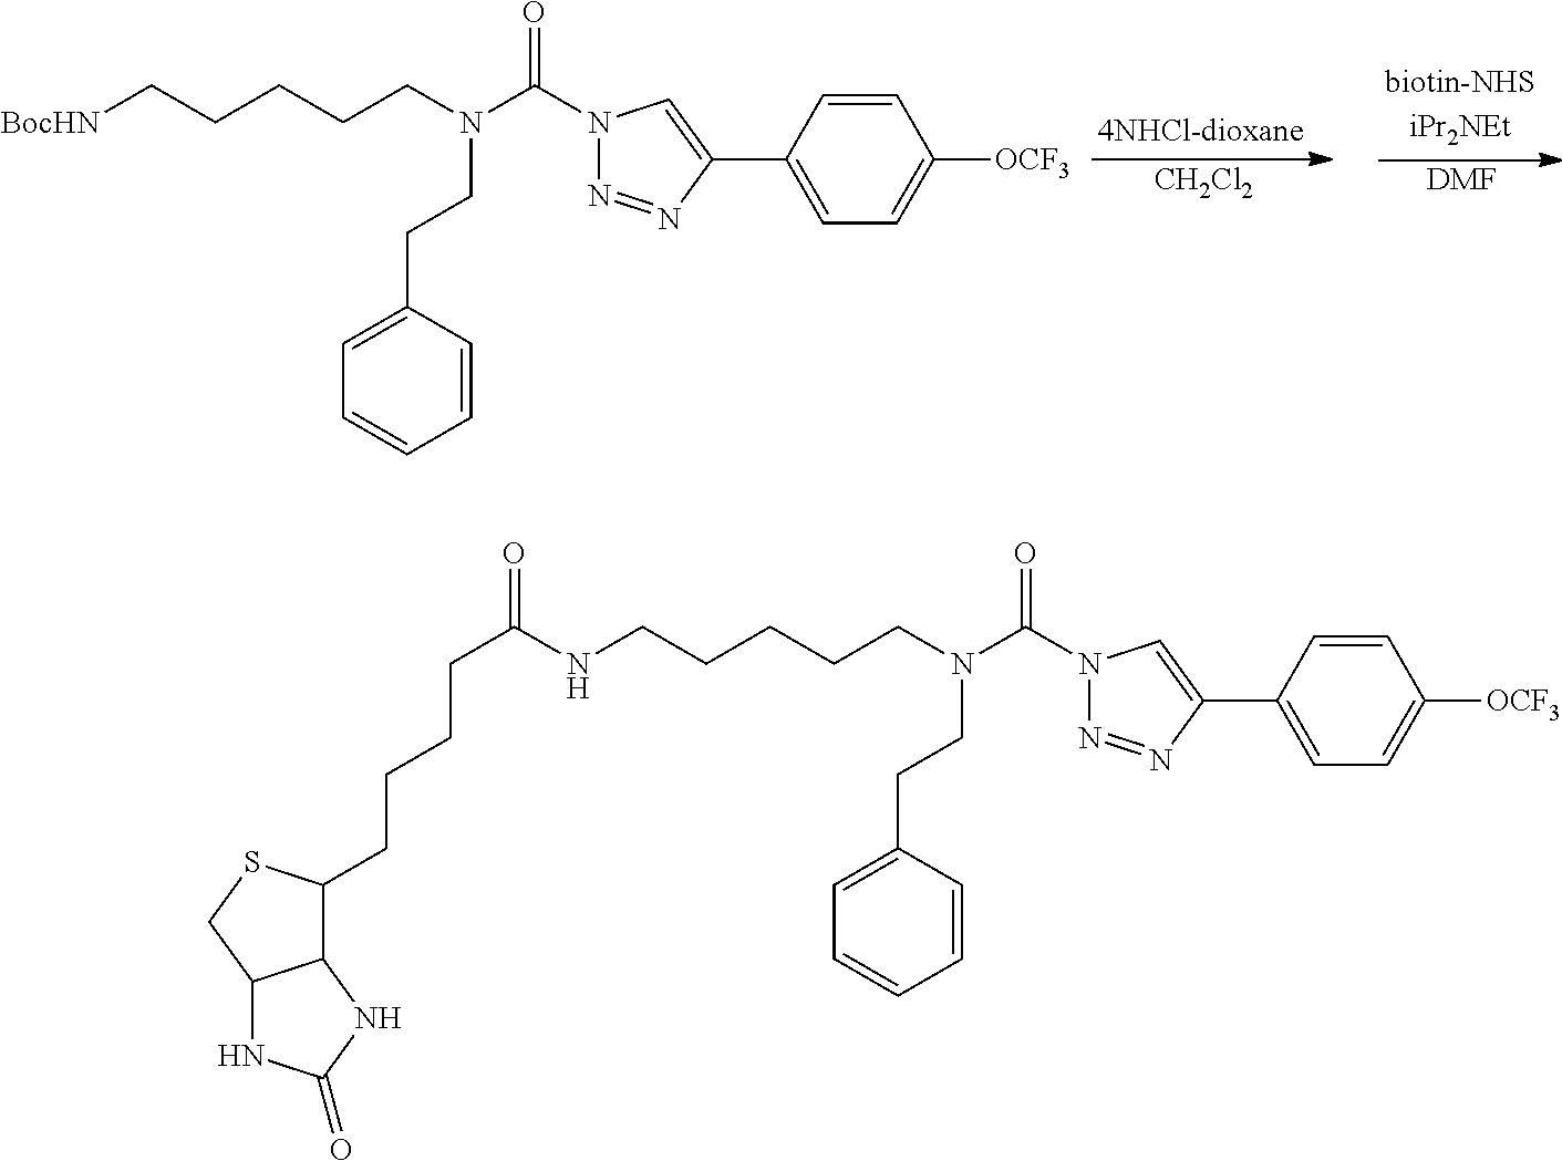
C1=CC(CCN(C(N2N=NC(C3=CC=C([OCF3])C=C3)=C2)=O)CCCCC[BocHN])=CC=C1.[CH2Cl2].[DMF].C1=CC(CCN(C(N2N=NC(C3=CC=C([OCF3])C=C3)=C2)=O)CCCCCNC(CCCCC2C3C(CS2)NC(=O)N3)=O)=CC=C1
